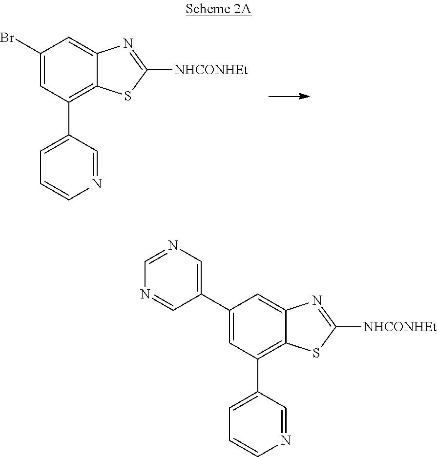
C1(Br)=CC(C2=CC=CN=C2)=C2C(=C1)N=C([NHCONHEt])S2.C1(C2=CN=CN=C2)=CC(C2=CC=CN=C2)=C2C(=C1)N=C([NHCONHEt])S2
